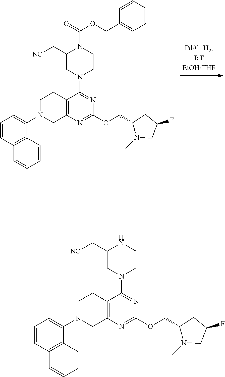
C1=CC2=C(C(N3CC4=C(CC3)C(N3CCNC(C[NC])C3)=NC(OCC3N(C)CC(F)C3)=N4)=C1)C=CC=C2.C1=CC2=C(C(N3CC4=C(CC3)C(N3CCN(C(=O)OCC5=CC=CC=C5)C(C[NC])C3)=NC(OCC3N(C)CC(F)C3)=N4)=C1)C=CC=C2
